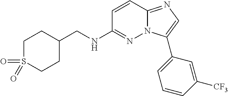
C1(CNC2=NN3C(=NC=C3C3=CC=CC([CF3])=C3)C=C2)CCS(=O)(=O)CC1
